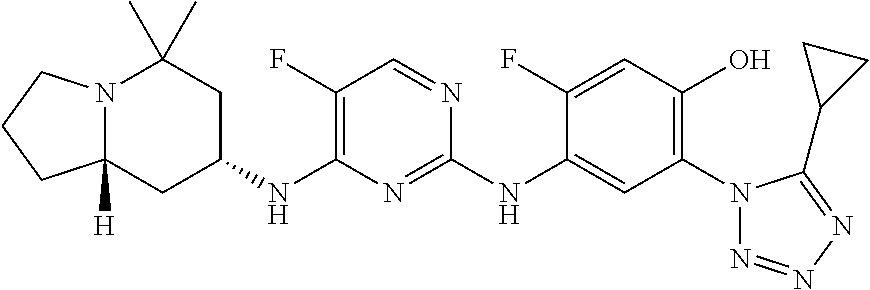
N12C([H])(CC(NC3=C(F)C=NC(NC4=CC(N5N=NN=C5C5CC5)=C(O)C=C4F)=N3)CC1(C)C)CCC2
